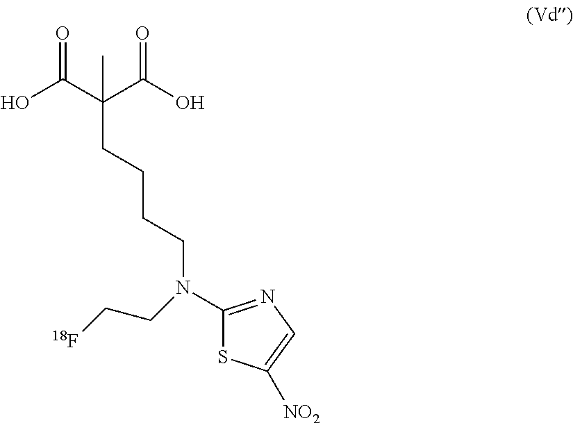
OC(C(C(O)=O)(CCCCN(C1=NC=C([NO2])S1)CC[18F])C)=O
